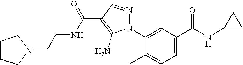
C1(N2N=CC(C(NCCN3CCCC3)=O)=C2N)=CC(C(NC2CC2)=O)=CC=C1C
